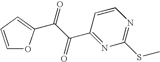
C1=CC=C(C(=O)C(C2=NC(SC)=NC=C2)=O)O1
